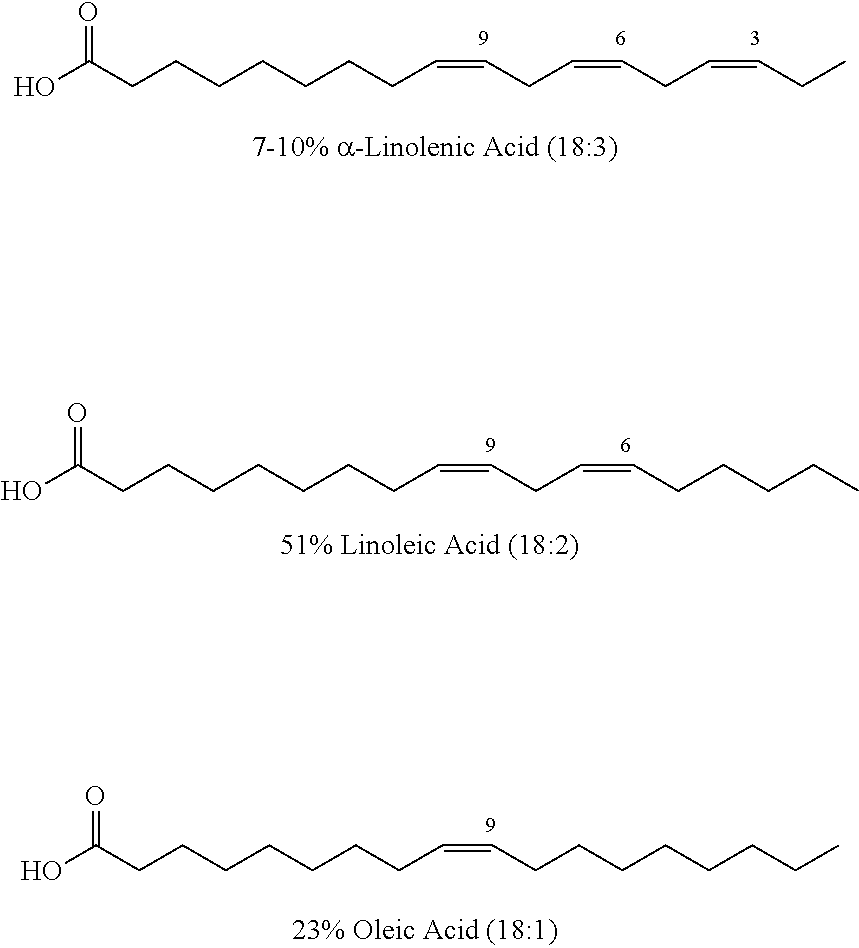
OC(CCCCCCCC=CCC=CCC=CCC)=O.OC(CCCCCCCC=CCC=CCCCCC)=O.OC(CCCCCCCC=CCCCCCCCC)=O
